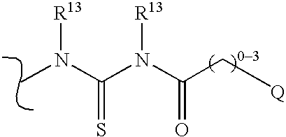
CN(C(N(C(C[Q])=O)[R13])=S)[R13]
